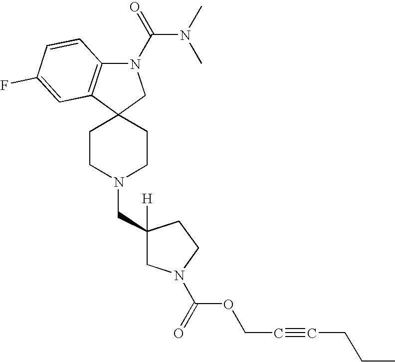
C1CN(CC2([H])CN(C(=O)OCC#CCCC)CC2)CCC12CN(C(=O)N(C)C)C1=C2C=C(F)C=C1
